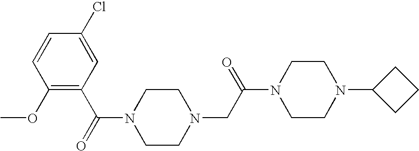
C(N1CCN(CC(N2CCN(C3CCC3)CC2)=O)CC1)(=O)C1=C(OC)C=CC(Cl)=C1
